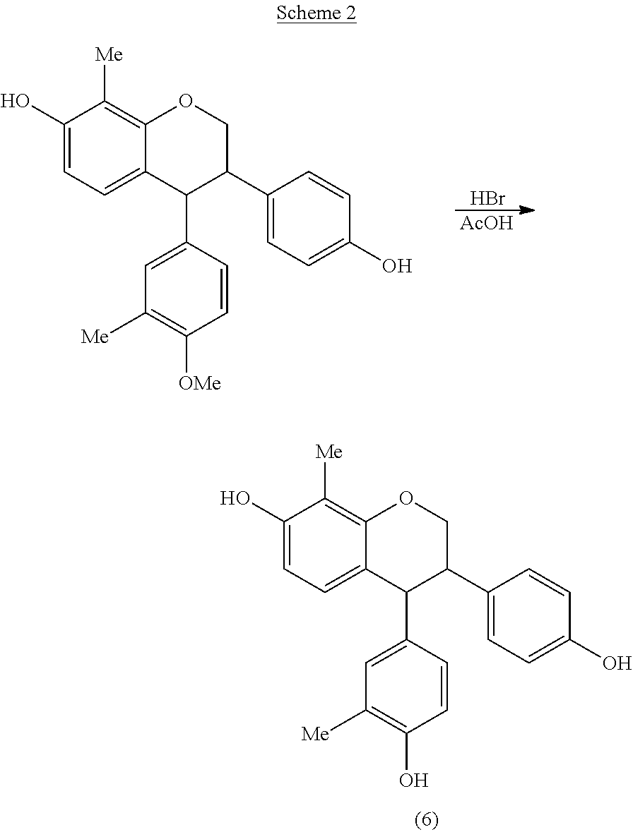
C1(O)=CC=C2C(=C1[Me])OCC(C1=CC=C(O)C=C1)C2C1=CC([Me])=C(O)C=C1.C1(O)=CC=C2C(=C1[Me])OCC(C1=CC=C(O)C=C1)C2C1=CC([Me])=C([OMe])C=C1.Br.[AcOH]
